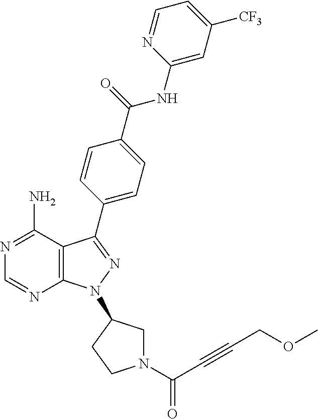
N1=C(N)C2=C(N=C1)N(C1CN(C(C#CCOC)=O)CC1)N=C2C1=CC=C(C(=O)NC2=CC([CF3])=CC=N2)C=C1
